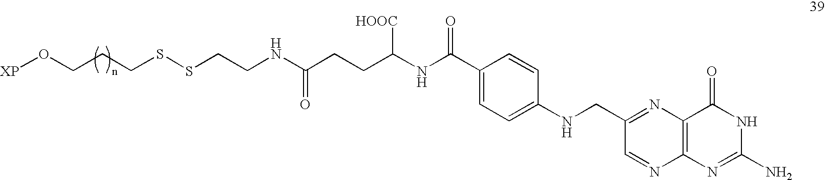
C(CCC(NC(C1=CC=C(NCC2=NC3=C(N=C2)N=C(N)NC3=O)C=C1)=O)[HOOC])(=O)NCCSSCCCO[XP]
